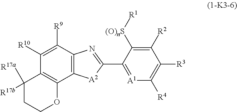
C12=C(C([R9])=C([R10])C3=C1OCCC3([R17b])[R17a])N=C(C1=[A1]C([R4])=C([R3])C([R2])=C1[(O)nS][R1])[A2]2
